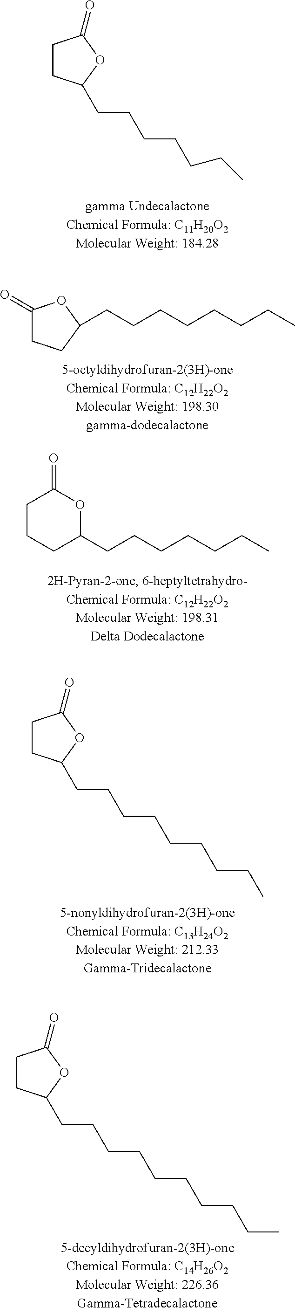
C1CC(CCCCCCC)OC1=O.C1(=O)CCC(CCCCCCCC)O1.C1CCC(CCCCCCC)OC1=O.C1CC(CCCCCCCCC)OC1=O.C1CC(CCCCCCCCCC)OC1=O
